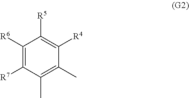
C1([R6])=C([R7])C(C)=C(C)C([R4])=C1[R5]
